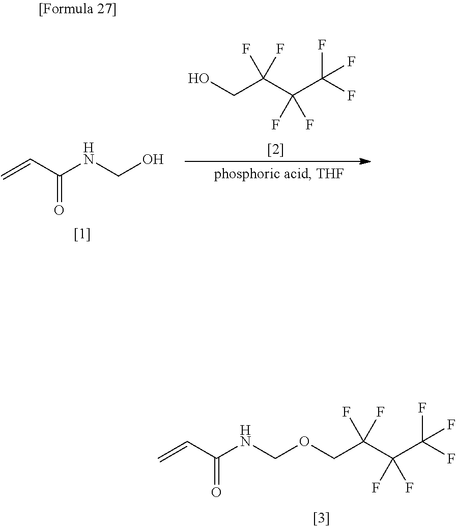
C=CC(NCO)=O.C(C(C(F)(F)C(F)(F)F)(F)F)O.C=CC(NCOCC(C(F)(F)C(F)(F)F)(F)F)=O
